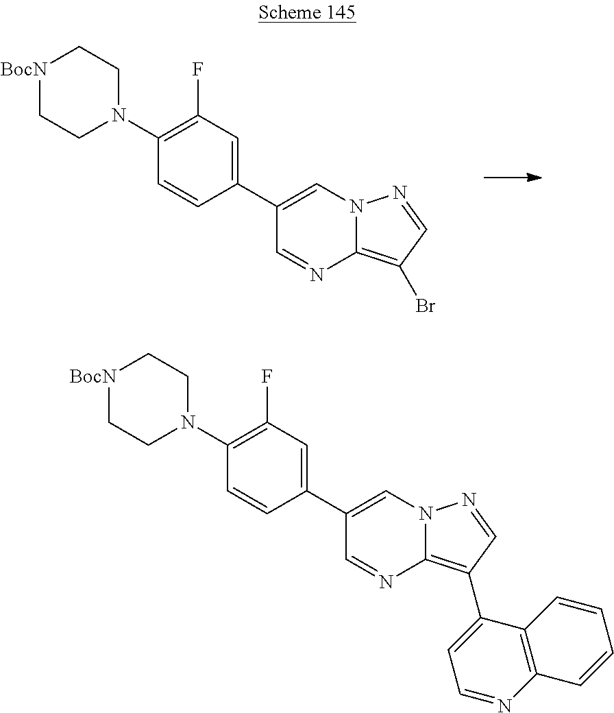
C1(C2=CC(F)=C(N3CC[BocN]CC3)C=C2)=CN2C(=C(Br)C=N2)N=C1.C1(C2=CC(F)=C(N3CC[BocN]CC3)C=C2)=CN2C(=C(C3=CC=NC4=C3C=CC=C4)C=N2)N=C1
